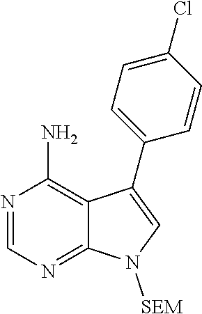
N1=CN=C2C(=C1N)C(C1=CC=C(Cl)C=C1)=CN2[SEM]
